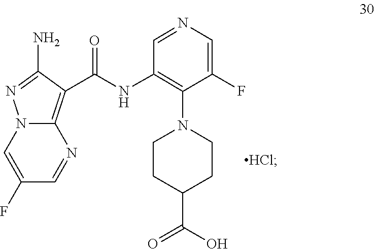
N12C(=C(C(NC3=C(N4CCC(C(O)=O)CC4)C(F)=CN=C3)=O)C(N)=N1)N=CC(F)=C2.[HCl]
